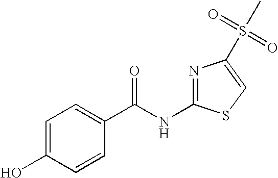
C1=C(O)C=CC(C(NC2=NC(S(=O)(=O)C)=CS2)=O)=C1
